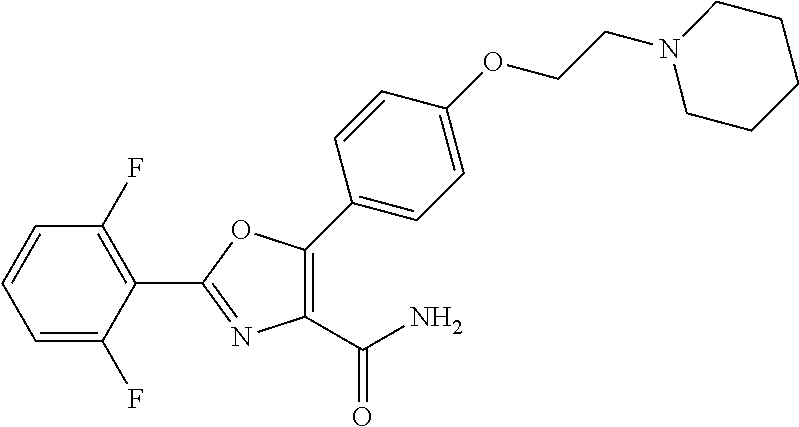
C1=C(F)C(C2=NC(C(N)=O)=C(C3=CC=C(OCCN4CCCCC4)C=C3)O2)=C(F)C=C1
